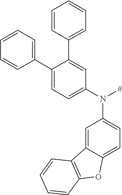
C1=CC(C2=CC(N([#])C3=CC=C4C(=C3)C3=C(O4)C=CC=C3)=CC=C2C2=CC=CC=C2)=CC=C1
